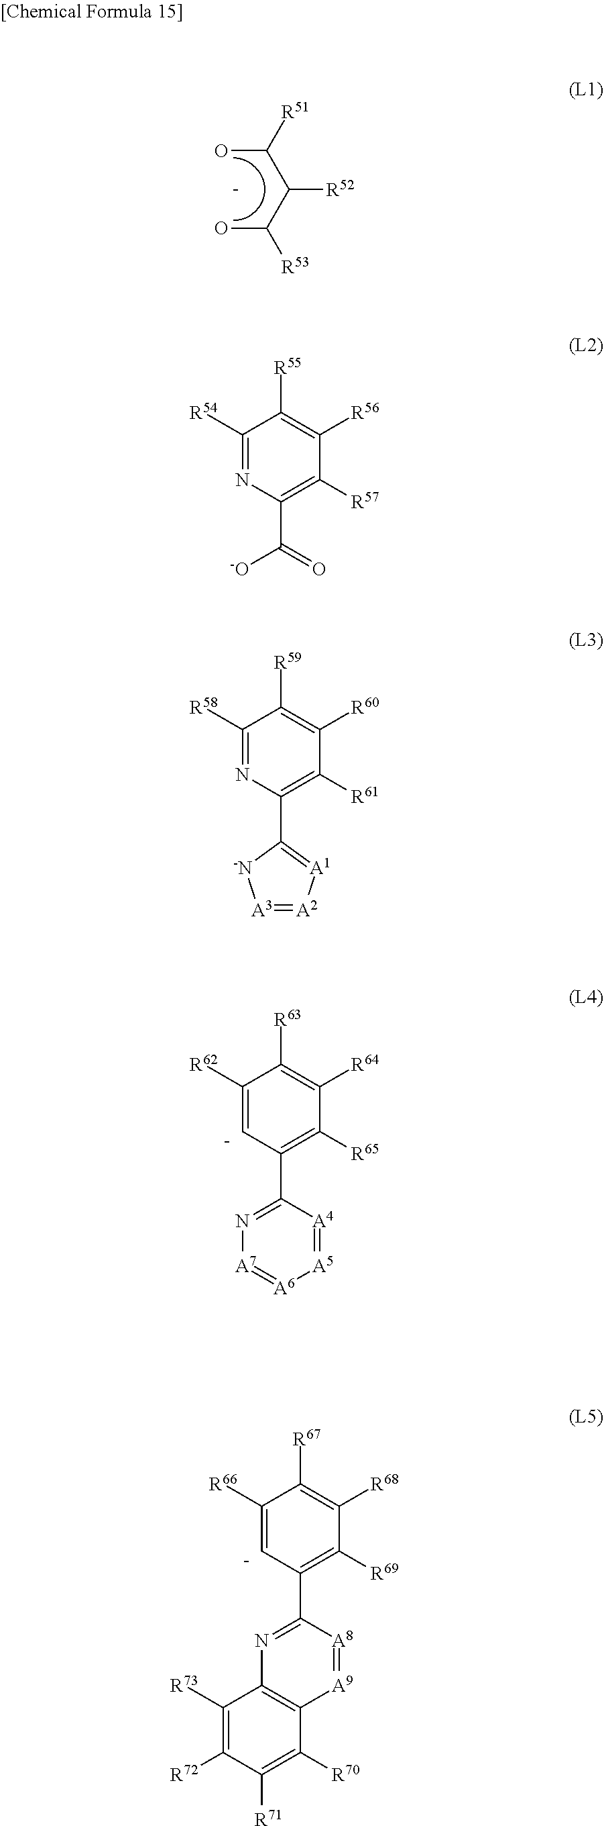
OC(C(C(O)[R51])[R52])[R53].C1([R54])=NC(C(=O)[-O])=C([R57])C([R56])=C1[R55].C1([R58])=NC(C2=[A1][A2]=[A3][-N]2)=C([R61])C([R60])=C1[R59].C1([R62])=[C-]C(C2=N[A7]=[A6][A5]=[A4]2)=C([R65])C([R64])=C1[R63].C1([R66])=[C-]C(C2=NC3=C([A9]=[A8]2)C([R70])=C([R71])C([R72])=C3[R73])=C([R69])C([R68])=C1[R67]
